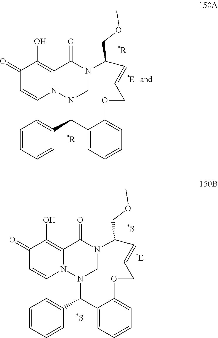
C1(=O)C=CN2C(=C1O)C(=O)N1CN2C(C2=CC=CC=C2)C2=CC=CC=C2OCC=CC1COC.C1(=O)C=CN2C(=C1O)C(=O)N1CN2C(C2=CC=CC=C2)C2=CC=CC=C2OCC=CC1COC
